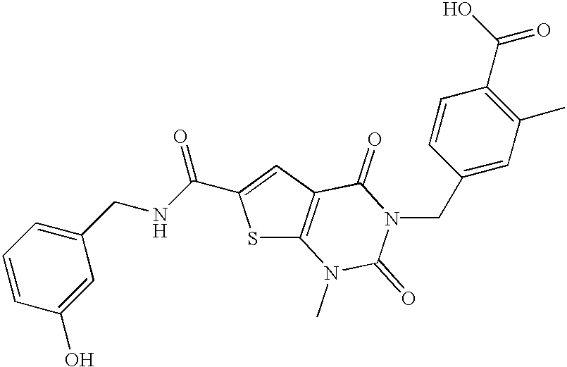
S1C2=C(C=C1C(=O)NCC1=CC=CC(O)=C1)C(=O)N(CC1=CC(C)=C(C(O)=O)C=C1)C(=O)N2C
